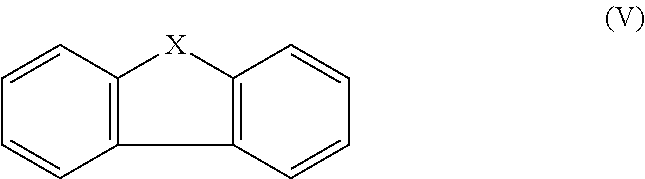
C12=C(C=CC=C1)[X]C1=C2C=CC=C1
